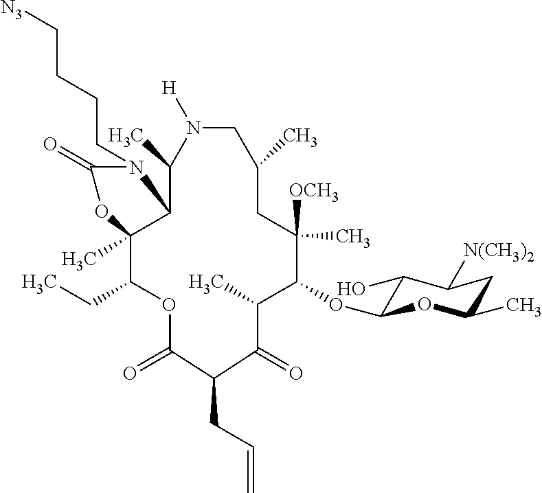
C(CCCN1C(=O)OC2(C)C(CC)OC(=O)C(CC=C)C(=O)C(C)C(OC3C(O)C([N(CH3)2])CC(C)O3)C([OCH3])(C)CC(C)CN([H])C(C)C12)[N3]
